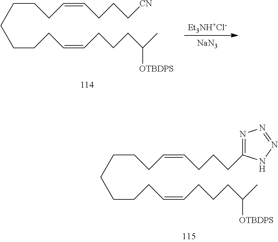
C(CCC=CCCCC1=NN=NN1)CCCCC=CCCCC(C)[OTBDPS].C(CCC=CCCC[CN])CCCCC=CCCCC(C)[OTBDPS].[Et3NH+Cl-].[NaN3]
